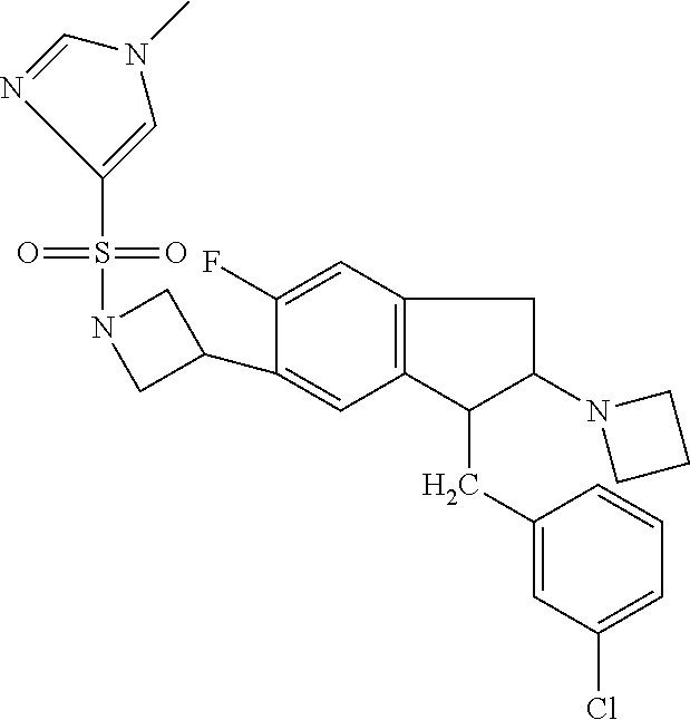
O=S(=O)(C1=CN(C)C=N1)N1CC(C2=CC3=C(C=C2F)CC(N2CCC2)C3CC2=CC(Cl)=CC=C2)C1
